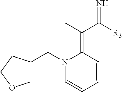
C1=CC=CC(=C(C([R3])=N)C)N1CC1COCC1
